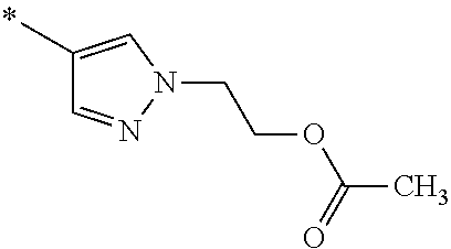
CC1=CN(CCOC(C)=O)N=C1
